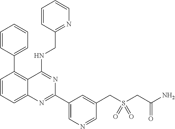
C1=CC(CNC2=NC(C3=CN=CC(CS(CC(N)=O)(=O)=O)=C3)=NC3=CC=CC(C4=CC=CC=C4)=C23)=NC=C1
